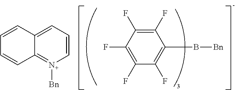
C12=CC=C[N+]([Bn])=C1C=CC=C2.C1(F)=C(F)C(F)=C(B[Bn])C(F)=C1F
